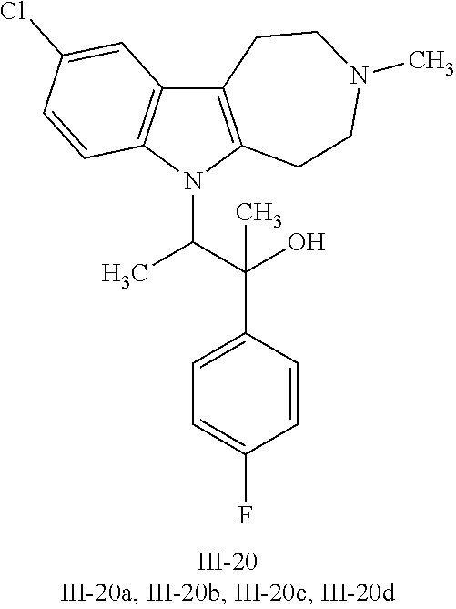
N1(C(C(C2=CC=C(F)C=C2)(O)C)C)C2=C(C3=C1C=CC(Cl)=C3)CCN(C)CC2
